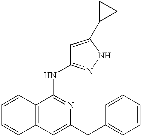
C12=C(C(NC3=NNC(C4CC4)=C3)=NC(CC3=CC=CC=C3)=C1)C=CC=C2
